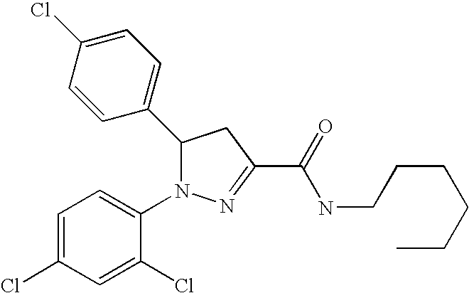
C1(C2N(C3=CC=C(Cl)C=C3Cl)N=C(C(=O)NCCCCCC)C2)=CC=C(Cl)C=C1
